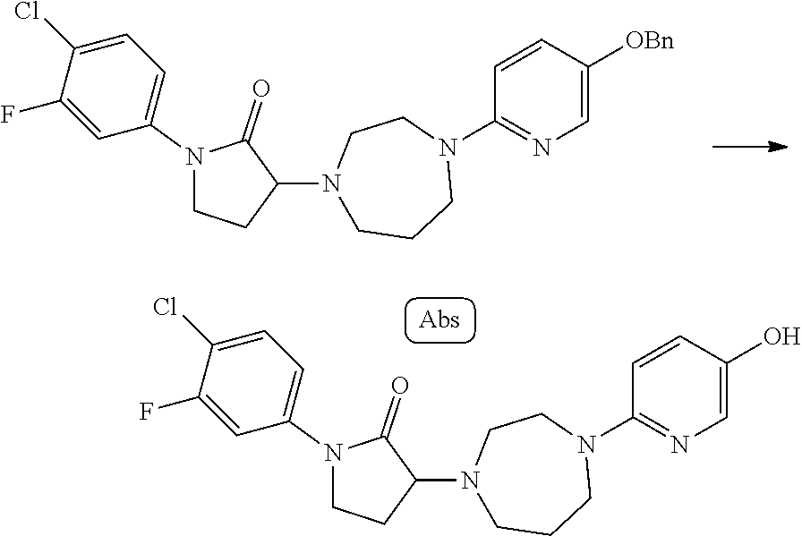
C1(N2CCN(C3=NC=C([OBn])C=C3)CCC2)C(=O)N(C2=CC=C(Cl)C(F)=C2)CC1.C1(N2CCN(C3=NC=C(O)C=C3)CCC2)C(=O)N(C2=CC=C(Cl)C(F)=C2)CC1
